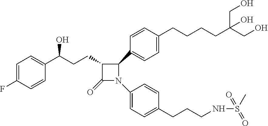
C1=C(F)C=CC(C(CCC2C(=O)N(C3=CC=C(CCCNS(=O)(C)=O)C=C3)C2C2=CC=C(CCCCC(CO)(CO)O)C=C2)O)=C1
